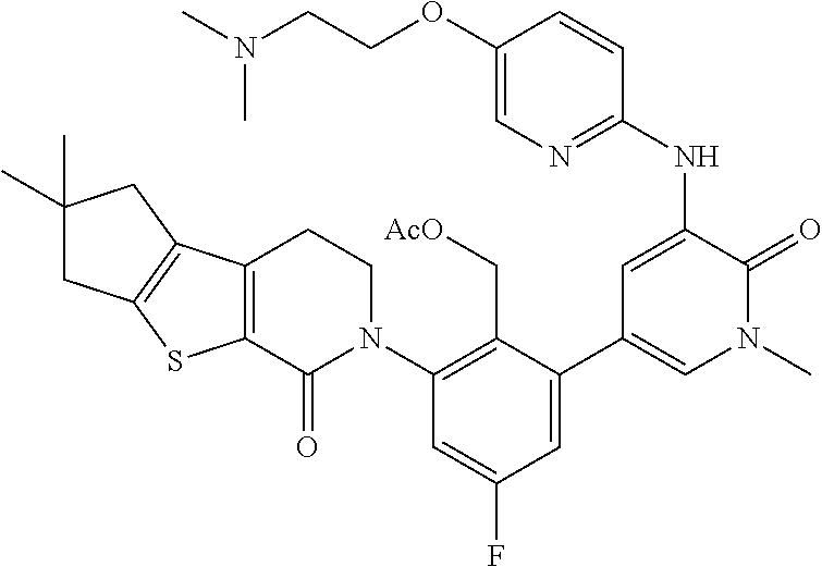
C1=C(F)C=C(C2=CN(C)C(=O)C(NC3=NC=C(OCCN(C)C)C=C3)=C2)C(C[AcO])=C1N1CCC2=C(C1=O)SC1=C2CC(C)(C)C1
